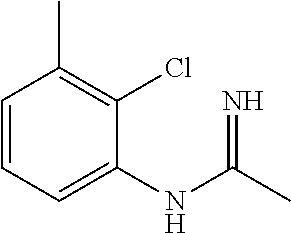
C1(NC(C)=N)=CC=CC(C)=C1Cl
